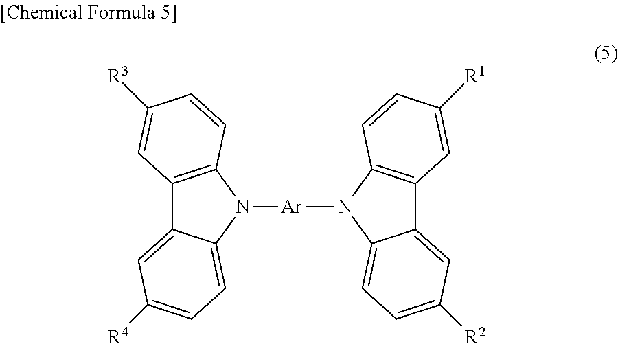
C12=C(N([Ar]N3C4=CC=C([R2])C=C4C4=C3C=CC([R1])=C4)C3=CC=C([R4])C=C13)C=CC([R3])=C2
